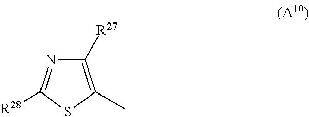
C1([R27])=C(C)SC([R28])=N1
